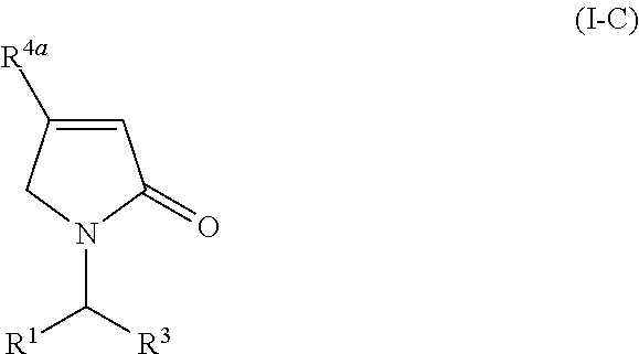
C1=C([R4a])CN(C([R3])[R1])C1=O
